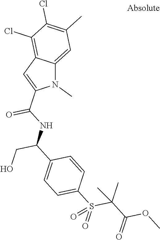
N1(C)C2=CC(C)=C(Cl)C(Cl)=C2C=C1C(NC(C1=CC=C(S(=O)(C(C(OC)=O)(C)C)=O)C=C1)CO)=O
